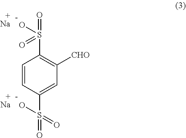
[Na].C1(S(=O)(O)=O)=C([CHO])C=C(S(=O)(=O)O)C=C1.[Na]
